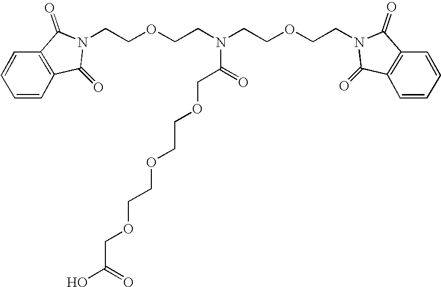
C1=CC2=C(C=C1)C(=O)N(CCOCCN(CCOCCN1C(=O)C3=C(C=CC=C3)C1=O)C(COCCOCCOCC(O)=O)=O)C2=O
